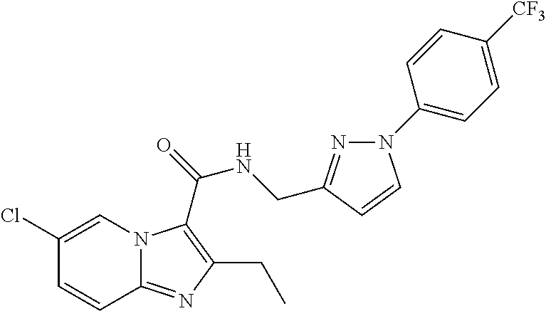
C1(Cl)=CN2C(=NC(CC)=C2C(NCC2=NN(C3=CC=C([CF3])C=C3)C=C2)=O)C=C1
